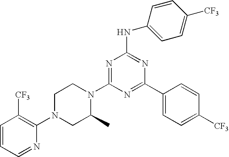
C1=CC=NC(N2CC(C)N(C3=NC(NC4=CC=C([CF3])C=C4)=NC(C4=CC=C([CF3])C=C4)=N3)CC2)=C1[CF3]
